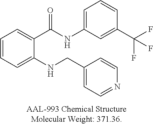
C1=CC=C(NCC2=CC=NC=C2)C(C(NC2=CC=CC(C(F)(F)F)=C2)=O)=C1
